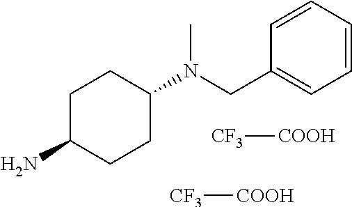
C1C(N)CCC(N(CC2=CC=CC=C2)C)C1.[CF3][COOH].[CF3][COOH]
